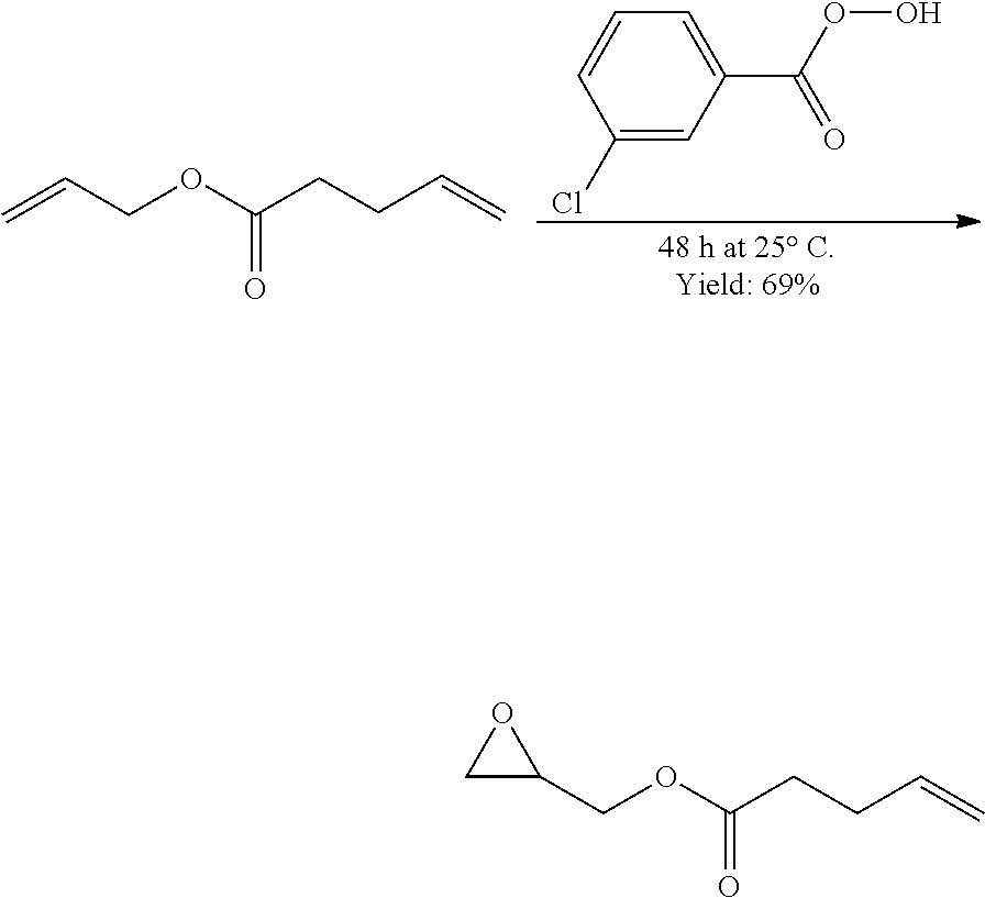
C1(Cl)=CC(C(OO)=O)=CC=C1.C=CCOC(CCC=C)=O.C1(COC(CCC=C)=O)OC1
